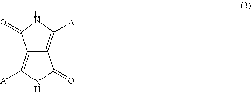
C12=C([A])NC(=O)C1=C([A])NC2=O
